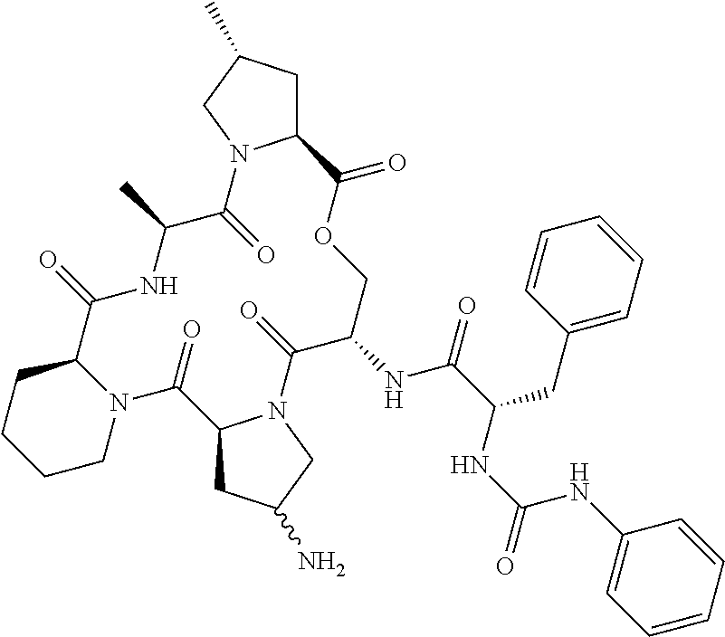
C12CC(C)CN1C(=O)C(C)NC(=O)C1CCCCN1C(=O)C1CC(N)CN1C(=O)C(NC(=O)C(CC1=CC=CC=C1)NC(=O)NC1=CC=CC=C1)COC2=O
